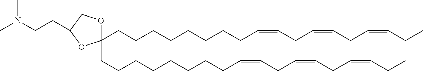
CN(CCC1COC(CCCCCCCCC=CCC=CCC=CCC)(CCCCCCCCC=CCC=CCC=CCC)O1)C
